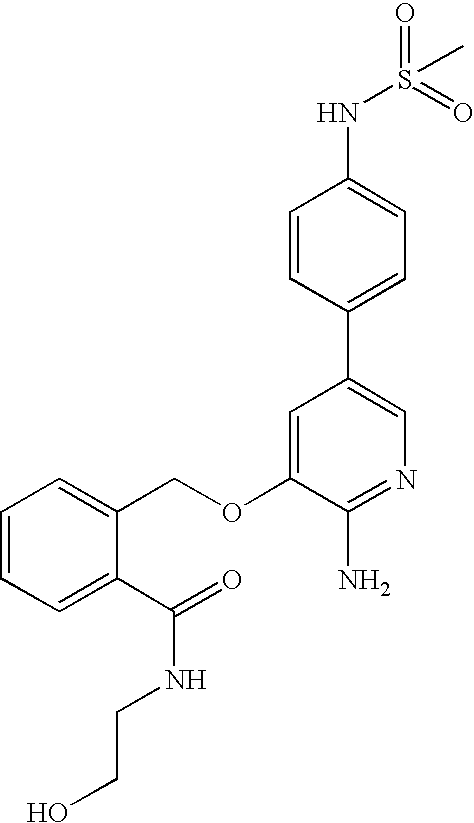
C1=CC(C2=CN=C(N)C(OCC3=CC=CC=C3C(=O)NCCO)=C2)=CC=C1NS(=O)(=O)C
